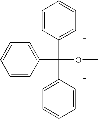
C1=CC(C(OC)(C2=CC=CC=C2)C2=CC=CC=C2)=CC=C1
